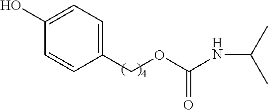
C1(COC(NC(C)C)=O)=CC=C(O)C=C1
